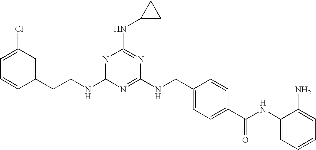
C1(CCNC2=NC(NC3CC3)=NC(NCC3=CC=C(C(NC4=CC=CC=C4N)=O)C=C3)=N2)=CC(Cl)=CC=C1
